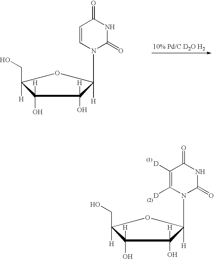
C1=CN(CC2([H])C(O)([H])C(O)([H])C([H])(CO)O2)C(=O)NC1=O.C1([D])=C([D])N(CC2([H])C(O)([H])C(O)([H])C([H])(CO)O2)C(=O)NC1=O
